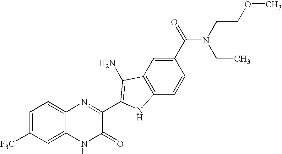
C1=C2C(=CC=C1[F3C])N=C(C1=C(N)C3=C(C=CC(C(=O)N(CCOC)CC)=C3)N1)C(=O)N2
